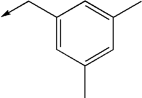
C1(C->C)=CC(C)=CC(C)=C1
